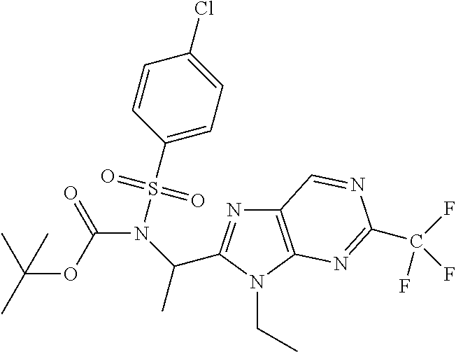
C12=C(N(CC)C(C(N(S(C3=CC=C(Cl)C=C3)(=O)=O)C(OC(C)(C)C)=O)C)=N1)N=C(C(F)(F)F)N=C2
